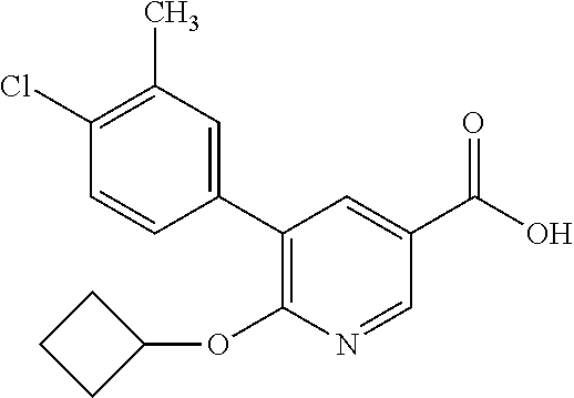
C1(C2=C(OC3CCC3)N=CC(C(O)=O)=C2)=CC(C)=C(Cl)C=C1
